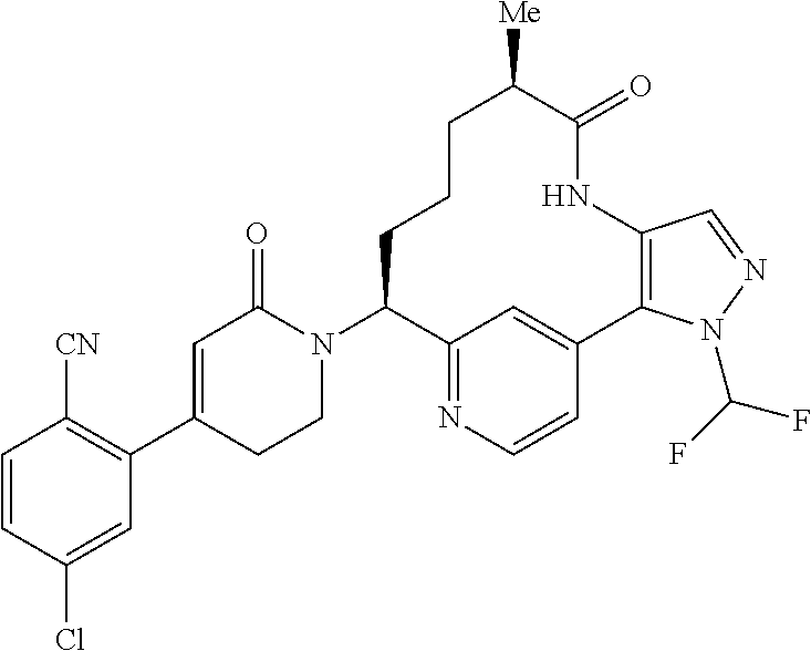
C1=CC(Cl)=CC(C2=CC(=O)N(C3C4=NC=CC(=C4)C4=C(NC(=O)C([Me])CCC3)C=NN4C(F)F)CC2)=C1[CN]
